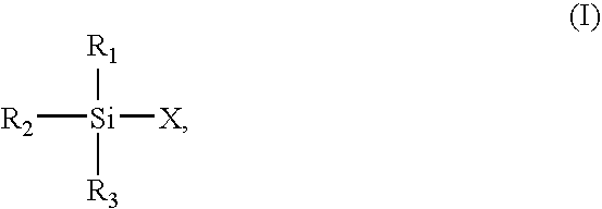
[R2][Si]([X])([R3])[R1]
